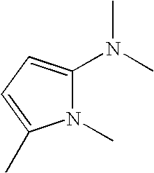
C1(N(C)C)=CC=C(C)N1C
